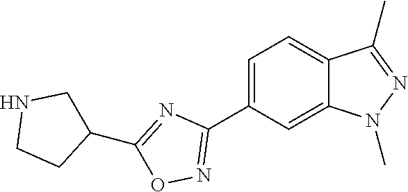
C1=C(C2=NOC(C3CNCC3)=N2)C=C2C(=C1)C(C)=NN2C
